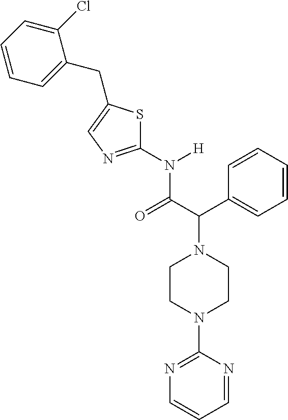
C1CN(C2=NC=CC=N2)CCN1C(C1=CC=CC=C1)C(N([H])C1=NC=C(CC2=CC=CC=C2Cl)S1)=O
